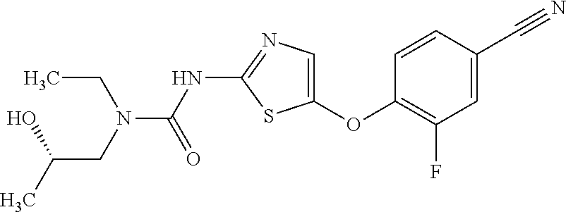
C1=CC(C#N)=CC(F)=C1OC1=CN=C(NC(=O)N(CC(C)O)CC)S1
